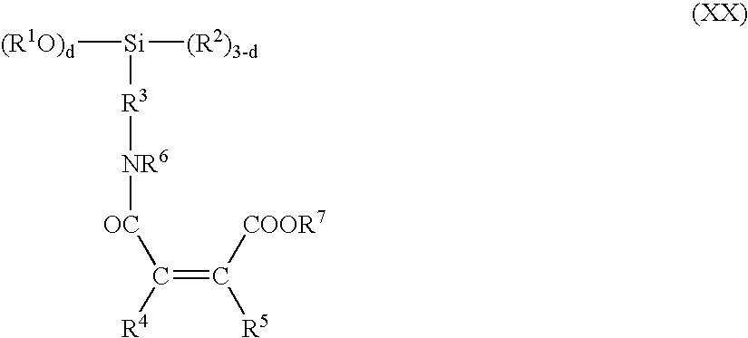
[(R1O)d][Si]([(R2)3-d])[R3][NR6][OC]C([R4])=C([COOR7])[R5]
